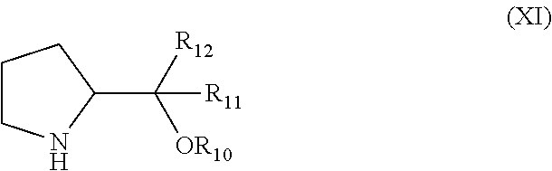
C1CNC(C([R12])([OR10])[R11])C1
